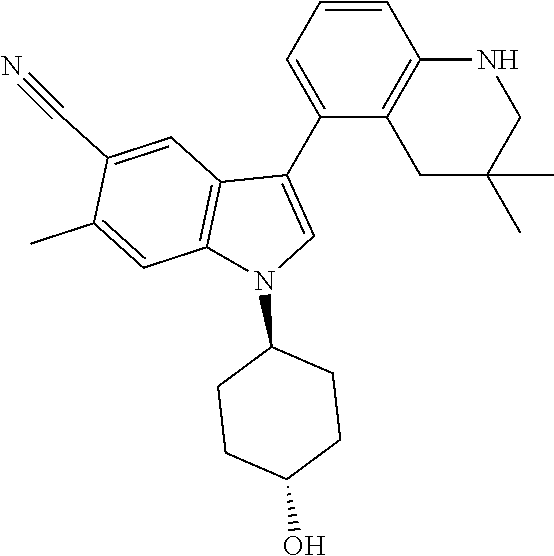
C1=CC=C(C2=CN(C3CCC(O)CC3)C3=C2C=C(C#N)C(C)=C3)C2=C1NCC(C)(C)C2
